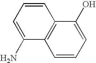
C1=CC=C(O)C2=C1C(N)=CC=C2
